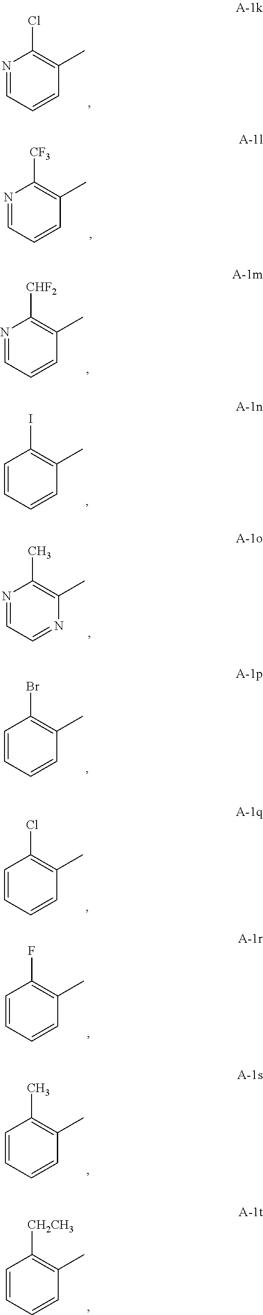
N1=CC=CC(C)=C1Cl.N1=CC=CC(C)=C1[CF3].N1=CC=CC(C)=C1[CHF2].C1=CC=CC(C)=C1I.N1=CC=NC(C)=C1C.C1=CC=CC(C)=C1Br.C1=CC=CC(C)=C1Cl.C1=CC=CC(C)=C1F.C1=CC=CC(C)=C1C.C1=CC=CC(C)=C1[CH2CH3]
